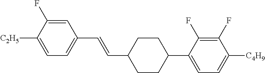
C1=C(F)C([C2H5])=CC=C1C=CC1CCC(C2=CC=C([C4H9])C(F)=C2F)CC1
